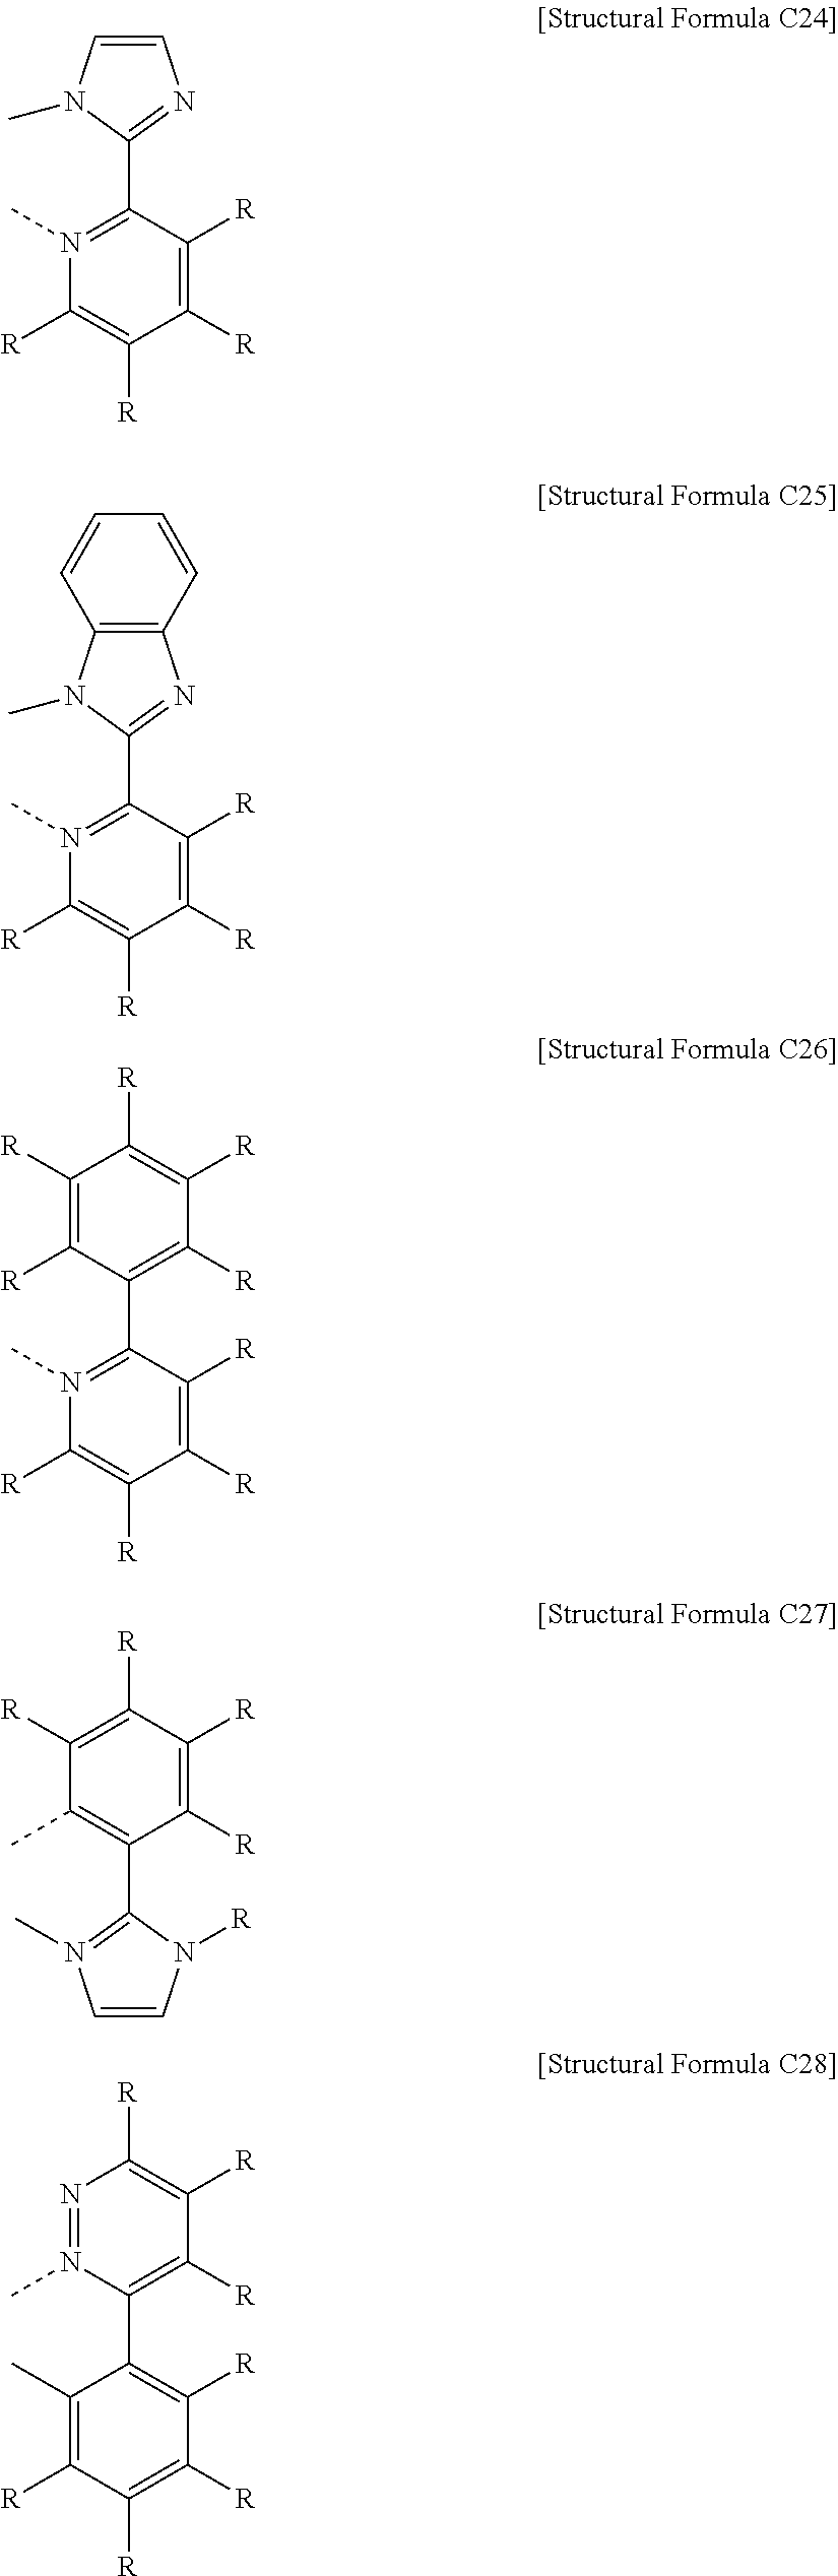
C1([R])=C([R])C(C2=NC=CN2C)=N(C)C([R])=C1[R].C1([R])=C([R])C(C2=NC3=C(N2C)C=CC=C3)=N(C)C([R])=C1[R].C1([R])=C([R])C(C2=C([R])C([R])=C([R])C([R])=C2[R])=N(C)C([R])=C1[R].C1([R])=C([R])C([R])=C([R])C(C)=C1C1=N(C)C=CN1[R].C1([R])=C([R])C([R])=C(C)C(C2=C([R])C([R])=C([R])N=N2C)=C1[R]
